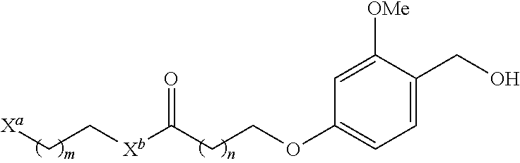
C1([OMe])=CC(OCCC([Xb]CC[Xa])=O)=CC=C1CO
